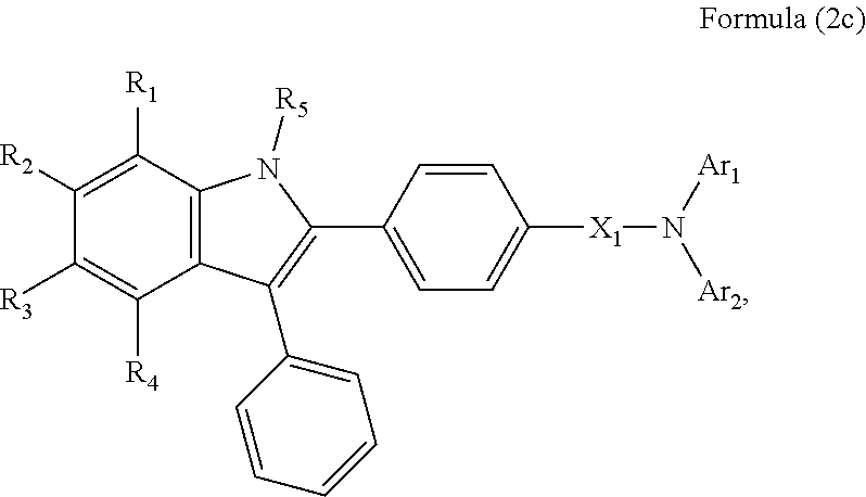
C1([R3])=C([R4])C2=C(C([R1])=C1[R2])N([R5])C(C1=CC=C([X1]N([Ar1])[Ar2])C=C1)=C2C1=CC=CC=C1
